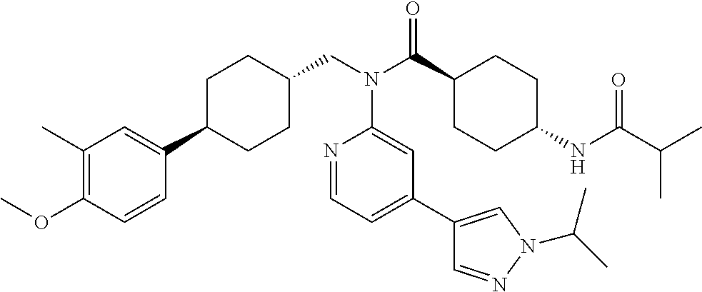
COC1=C(C)C=C(C2CCC(CN(C(C3CCC(NC(C(C)C)=O)CC3)=O)C3=CC(C4=CN(C(C)C)N=C4)=CC=N3)CC2)C=C1
